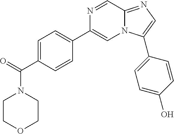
C1=C(C(=O)N2CCOCC2)C=CC(C2=CN3C(=NC=C3C3=CC=C(O)C=C3)C=N2)=C1
